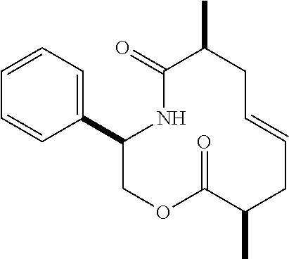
C1=CC=C(C2COC(=O)C(C)CC=CCC(C)C(=O)N2)C=C1
